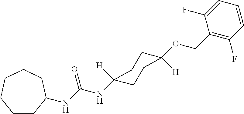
C1CC(NC(NC2([H])CCC([H])(OCC3=C(F)C=CC=C3F)CC2)=O)CCCC1
